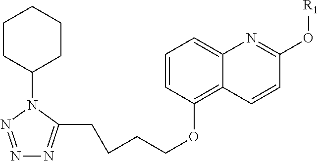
C1=CC(OCCCCC2=NN=NN2C2CCCCC2)=C2C(=C1)N=C(O[R1])C=C2
